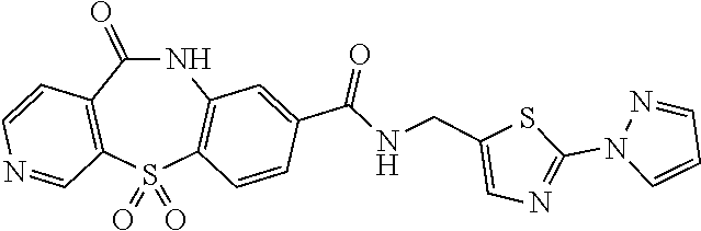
N1C(=O)C2=C(S(=O)(=O)C3=C1C=C(C(NCC1=CN=C(N4C=CC=N4)S1)=O)C=C3)C=NC=C2
